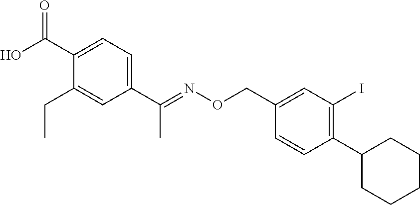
C1(C2=C(I)C=C(CON=C(C3=CC=C(C(O)=O)C(CC)=C3)C)C=C2)CCCCC1
